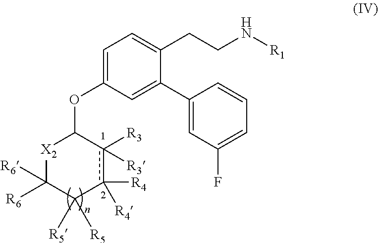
C1=C(OC2[X2]C([R6])([R6])C([R5])([R5])c([R4])([R4])c2([R3])[R3])C=C(C2=CC(F)=CC=C2)C(CCN[R1])=C1
